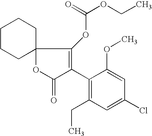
C1(C2=C(OC(OCC)=O)C3(OC2=O)CCCCC3)=C(CC)C=C(Cl)C=C1OC
